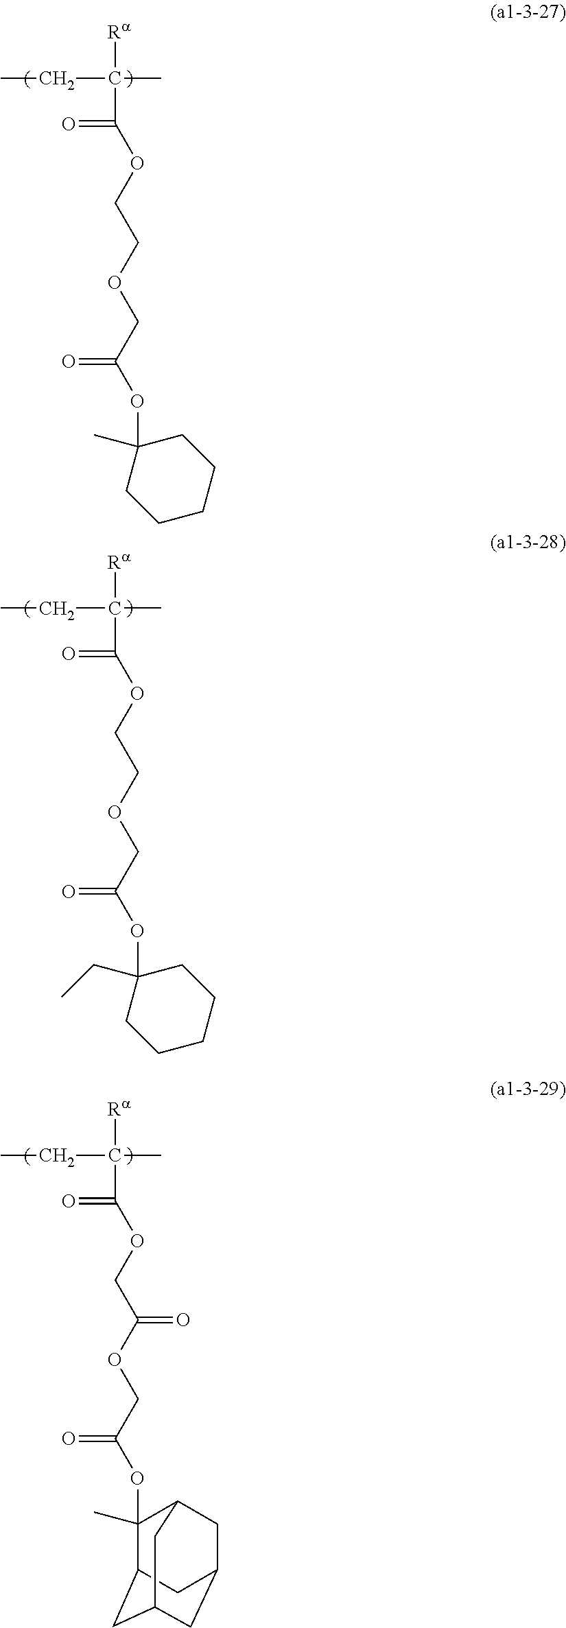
[Ra]C(CC)(C)C(=O)OCCOCC(=O)OC1(C)CCCCC1.[Ra]C(CC)(C)C(=O)OCCOCC(=O)OC1(CC)CCCCC1.[Ra]C(CC)(C)C(=O)OCC(OCC(=O)OC1(C)C2CC3CC(CC1C3)C2)=O
